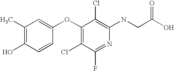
N(C1=C(Cl)C(OC2=CC(C)=C(O)C=C2)=C(Cl)C(F)=N1)CC(O)=O
